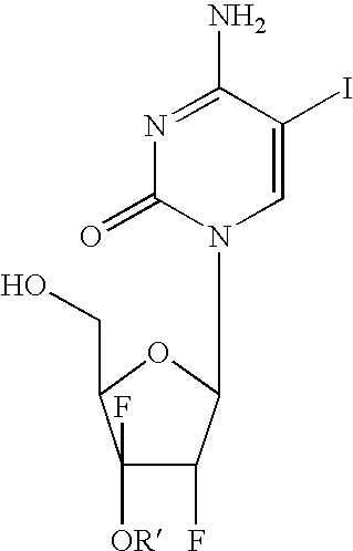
C1(F)([OR])C(F)C(N2C=C(I)C(N)=NC2=O)OC1CO
